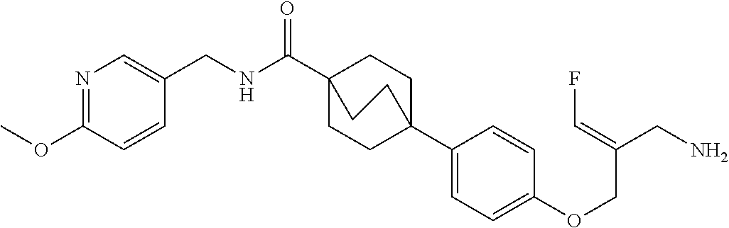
C1(C23CCC(C(NCC4=CN=C(OC)C=C4)=O)(CC2)CC3)=CC=C(OCC(CN)=CF)C=C1
